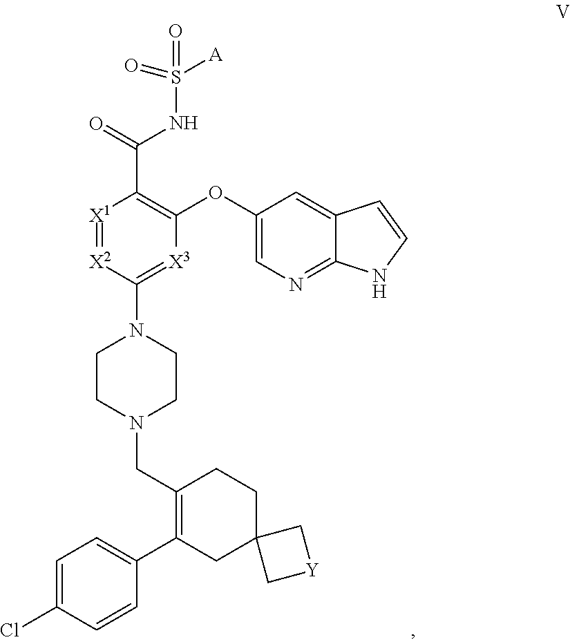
[X1]1=[X2]C(N2CCN(CC3=C(C4=CC=C(Cl)C=C4)CC4(CC3)C[Y]C4)CC2)=[X3]C(OC2=CN=C3C(=C2)C=CN3)=C1C(=O)NS([A])(=O)=O
